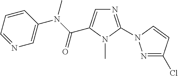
N1=CC=CC(N(C(=O)C2=CN=C(N3N=C(Cl)C=C3)N2C)C)=C1
